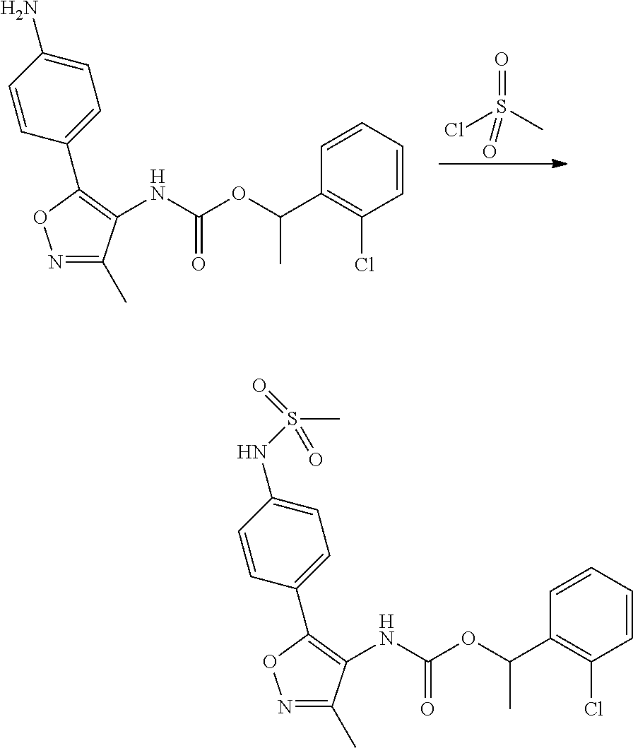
ClS(C)(=O)=O.C1=CC(C2=C(NC(OC(C3=C(Cl)C=CC=C3)C)=O)C(C)=NO2)=CC=C1N.C1=CC(C2=C(NC(OC(C3=C(Cl)C=CC=C3)C)=O)C(C)=NO2)=CC=C1NS(=O)(C)=O
